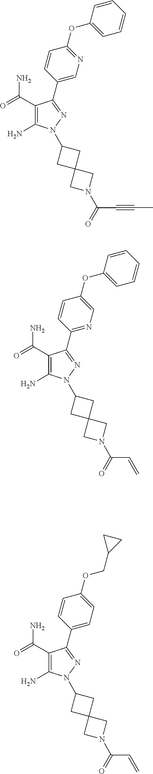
C1=CC(OC2=CC=CC=C2)=NC=C1C1=NN(C2CC3(CN(C(=O)C#CC)C3)C2)C(N)=C1C(=O)N.C1=CC(OC2=CC=CC=C2)=CN=C1C1=NN(C2CC3(CN(C(=O)C=C)C3)C2)C(N)=C1C(=O)N.C1=CC(OCC2CC2)=CC=C1C1=NN(C2CC3(CN(C(=O)C=C)C3)C2)C(N)=C1C(=O)N
